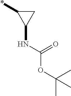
*C1C(NC(=O)OC(C)(C)C)C1
